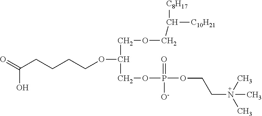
O(C(COP(=O)([O-])OCCN(C)(C)C)COCC([C10H21])[C8H17])CCCCC(=O)O
